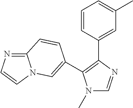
N1(C)C=NC(C2=CC(C)=CC=C2)=C1C1=CN2C(=NC=C2)C=C1
